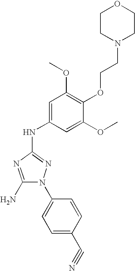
C1(N)=NC(NC2=CC(OC)=C(OCCN3CCOCC3)C(OC)=C2)=NN1C1=CC=C(C#N)C=C1
